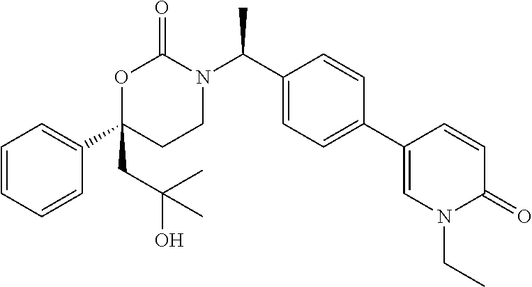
C1=CC=CC(C2(CC(C)(C)O)CCN(C(C3=CC=C(C4=CN(CC)C(=O)C=C4)C=C3)C)C(=O)O2)=C1
